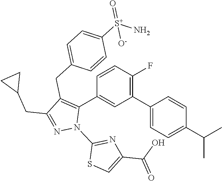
C1=CC(F)=C(C2=CC=C(C(C)C)C=C2)C=C1C1=C(CC2=CC=C([S+](N)(=O)[O-])C=C2)C(CC2CC2)=NN1C1=NC(C(O)=O)=CS1
